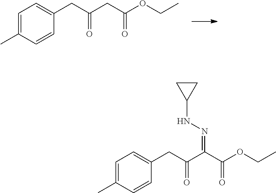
C1=C(C)C=CC(CC(CC(OCC)=O)=O)=C1.C1=C(C)C=CC(CC(C(C(OCC)=O)=NNC2CC2)=O)=C1
